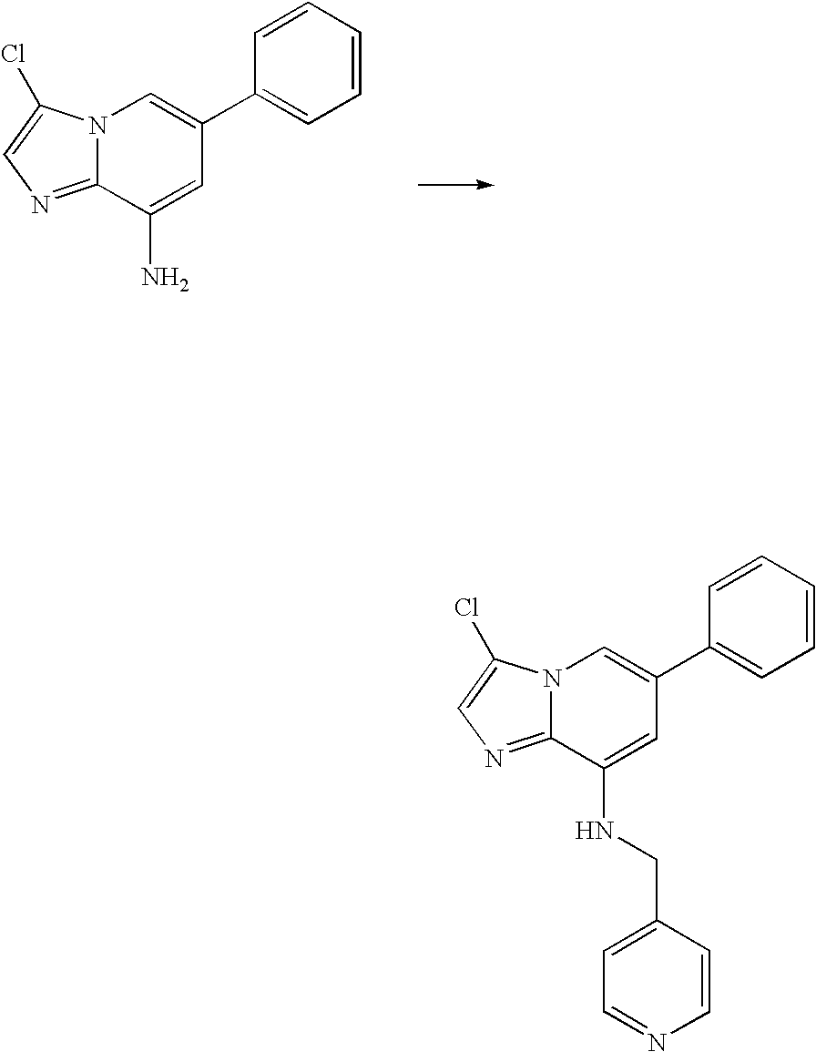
N12C(=NC=C1Cl)C(NCC1=CC=NC=C1)=CC(C1=CC=CC=C1)=C2.N12C(=NC=C1Cl)C(N)=CC(C1=CC=CC=C1)=C2
